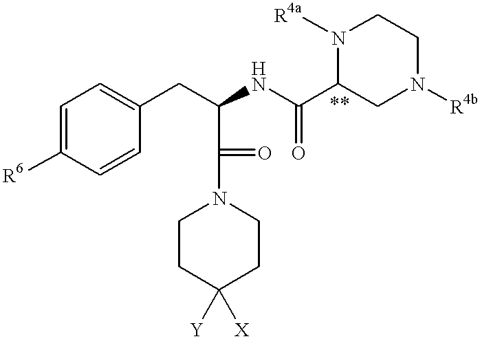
C1=C([R6])C=CC(CC(NC(C2CN([R4b])CCN2[R4a])=O)C(N2CCC([X])([Y])CC2)=O)=C1
